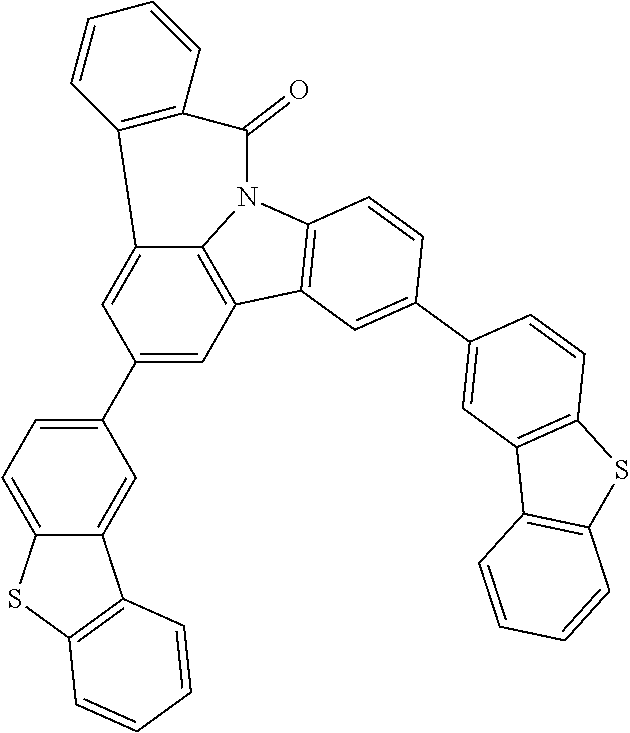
C12=CC(C3=CC=C4C(=C3)C3=C(S4)C=CC=C3)=CC3=C1N(C1=C3C=C(C3=CC4=C(C=C3)SC3=C4C=CC=C3)C=C1)C(=O)C1=C2C=CC=C1
